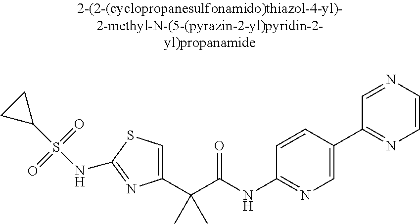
C1(C(C(NC2=NC=C(C3=NC=CN=C3)C=C2)=O)(C)C)=CSC(NS(C2CC2)(=O)=O)=N1
